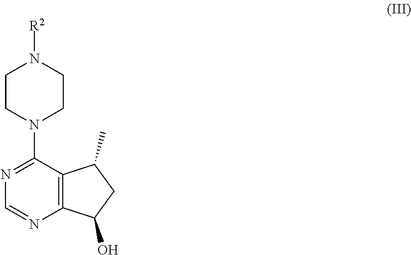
C12=C(C(N3CCN([R2])CC3)=NC=N1)C(C)CC2O
